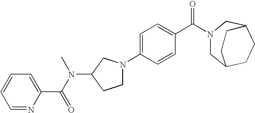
C1=C(N2CCC(N(C)C(=O)C3=CC=CC=N3)C2)C=CC(C(N2CC3CCC(C2)CC3)=O)=C1
